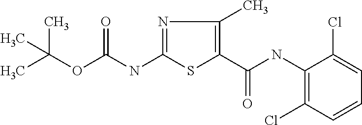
C(NC1=C(Cl)C=CC=C1Cl)(=O)C1=C(C)N=C(NC(OC(C)(C)C)=O)S1
